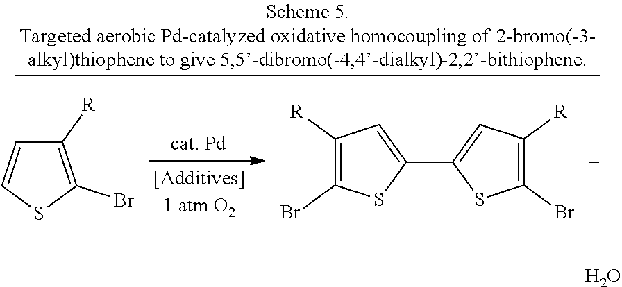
C1([R])=C(Br)SC=C1.C1(C2=CC([R])=C(Br)S2)=CC([R])=C(Br)S1.O
